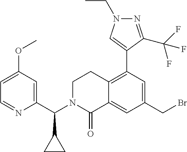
C1(CBr)=CC(C2=CN(CC)N=C2C(F)(F)F)=C2C(=C1)C(=O)N(C(C1=CC(OC)=CC=N1)C1CC1)CC2
